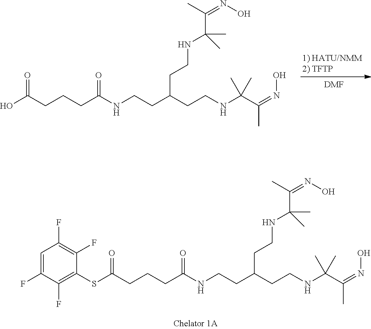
N(CCC(CCNC(C(=NO)C)(C)C)CCNC(C)(C(C)=NO)C)C(CCCC(SC1=C(F)C(F)=CC(F)=C1F)=O)=O.[DMF].N(CCC(CCNC(C(=NO)C)(C)C)CCNC(C)(C(C)=NO)C)C(CCCC(O)=O)=O
